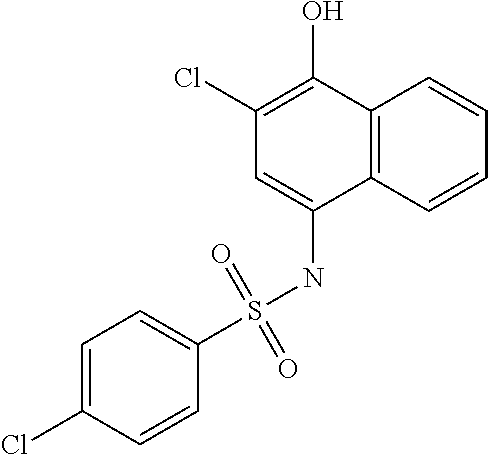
C1(Cl)=C(O)C2=C(C(NS(C3=CC=C(Cl)C=C3)(=O)=O)=C1)C=CC=C2
